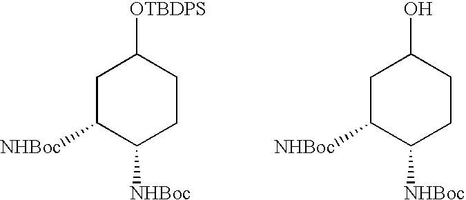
C1C([NHBoc])C([NHBoc])CCC1[OTBDPS].C1C([NHBoc])C([NHBoc])CCC1O
